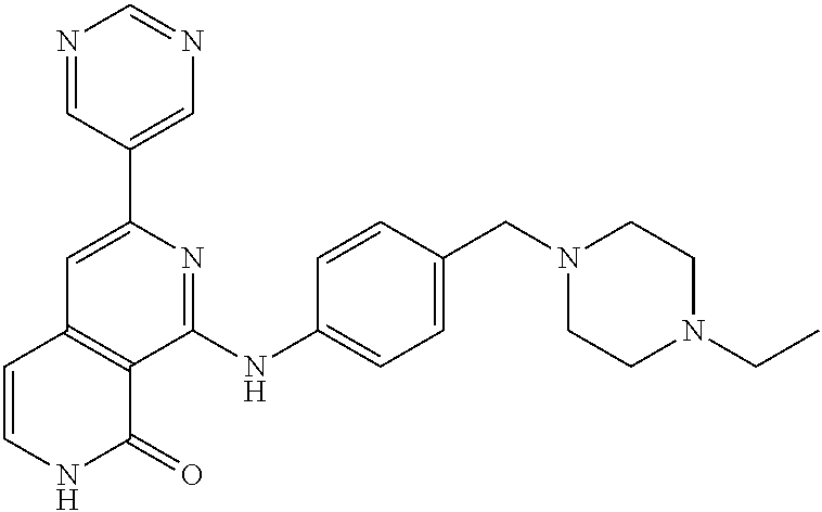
C1(C2=CN=CN=C2)=CC2=C(C(NC3=CC=C(CN4CCN(CC)CC4)C=C3)=N1)C(=O)NC=C2
